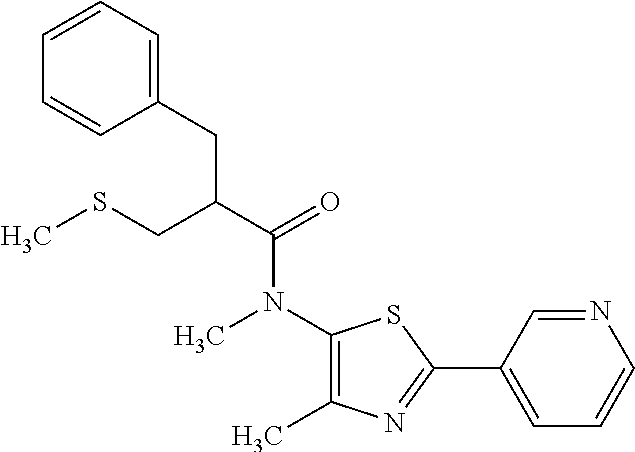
C1=C(CC(CSC)C(=O)N(C2=C(C)N=C(C3=CC=CN=C3)S2)C)C=CC=C1
